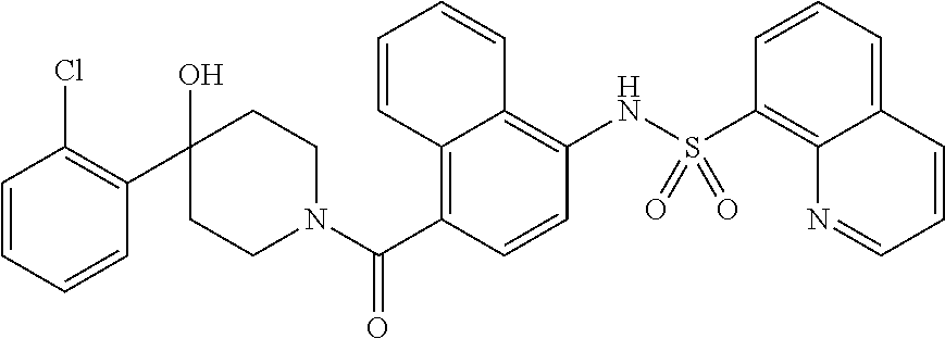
C1=CC=CC(Cl)=C1C1(O)CCN(C(C2=C3C(=C(NS(C4=C5C(=CC=C4)C=CC=N5)(=O)=O)C=C2)C=CC=C3)=O)CC1
